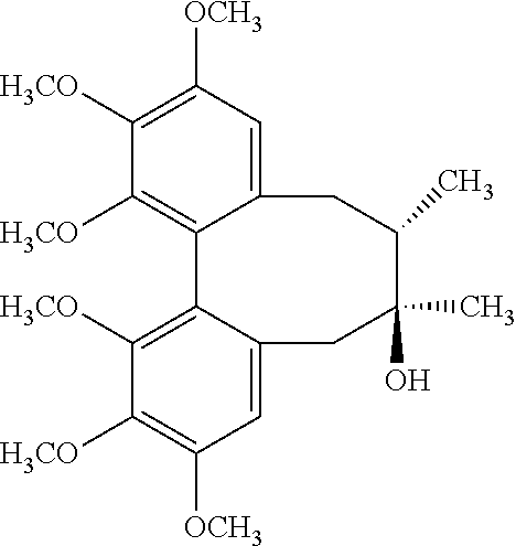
C12=CC([OCH3])=C([H3CO])C([H3CO])=C1C1=C([H3CO])C([H3CO])=C([OCH3])C=C1CC(O)(C)C(C)C2
